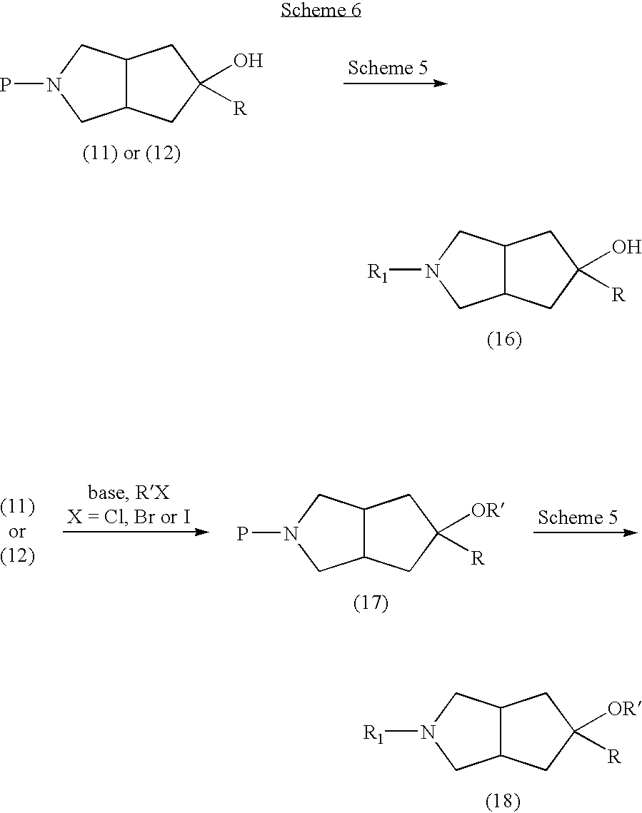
C12C(CN([R1])C1)CC(O)([R])C2.C12C(CN(P)C1)CC(O)([R])C2.C12C(CN(P)C1)CC([OR])([R])C2.C12C(CN([R1])C1)CC([OR])([R])C2
